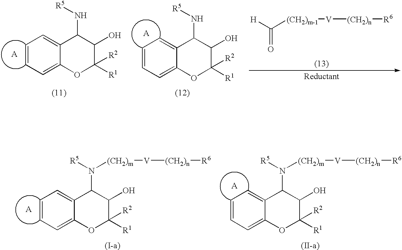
C1=CC=C2C(=C1)C(N([R5])[(CH2)m][V][(CH2)n][R6])C(O)C([R2])([R1])O2.N([R5])([(CH2)m][V][(CH2)n][R6])C1C2=CC=CC=C2OC([R2])([R1])C1O.C1=CC=C2C(=C1)C(N[R5])C(O)C([R2])([R1])O2.C([H])([(CH2)m-1][V][(CH2)n][R6])=O.C1=CC=C2C(=C1)C(N[R5])C(O)C([R2])([R1])O2
